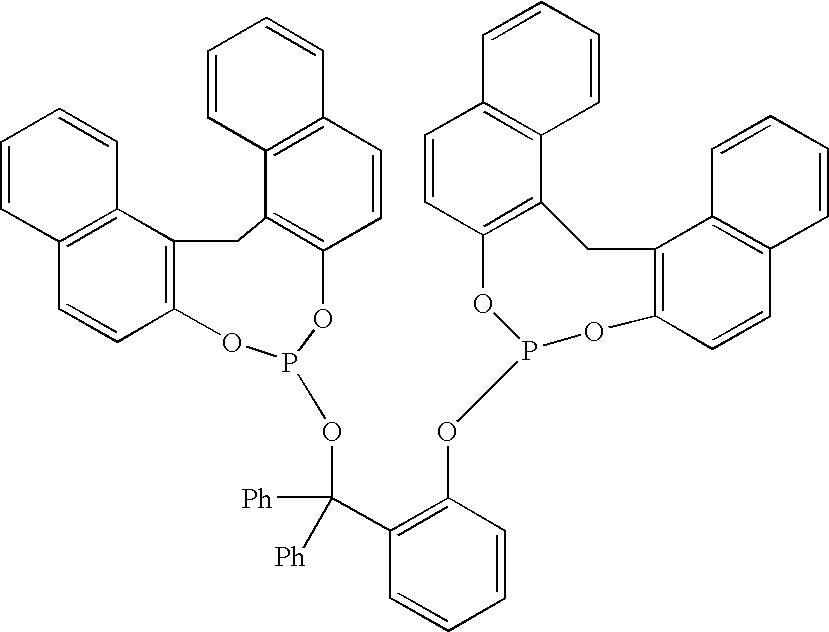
C12=C(C3=C(C=C1)OP(OC(C1=C(OP4OC5=C(C6=C(C=C5)C=CC=C6)CC5=C(O4)C=CC4=C5C=CC=C4)C=CC=C1)([Ph])[Ph])OC1=C(C4=C(C=C1)C=CC=C4)C3)C=CC=C2
